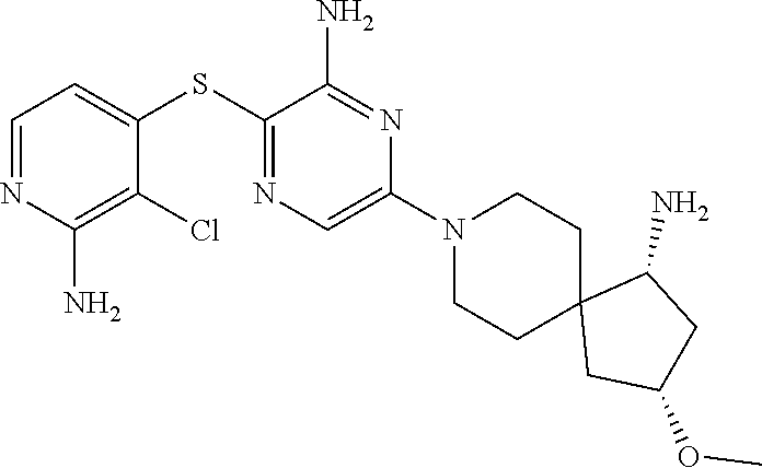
S(C1=NC=C(N2CCC3(CC2)CC(OC)CC3N)N=C1N)C1=CC=NC(N)=C1Cl
